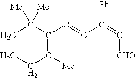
C1(C=CC(=C[CHO])[Ph])=C([Me])CCCC1([Me])[Me]
